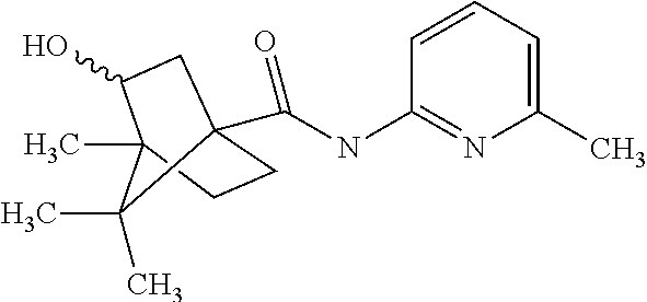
C1=CC=C(C)N=C1NC(=O)C12CCC(C)(C(O)C1)C2(C)C
